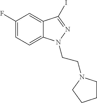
C1(F)=CC=C2C(=C1)C(I)=NN2CCN1CCCC1
